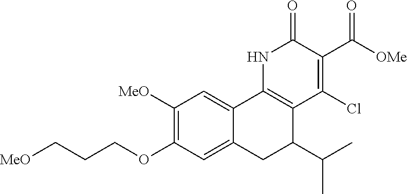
[MeO]C1=C(OCCC[MeO])C=C2C(=C1)C1=C(C(Cl)=C(C(=O)[OMe])C(=O)N1)C(C(C)C)C2
